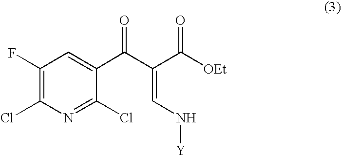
C1(F)=C(Cl)N=C(Cl)C(C(C(=CN[Y])C([OEt])=O)=O)=C1
